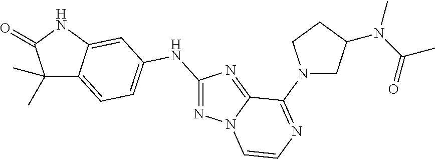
C1(C)(C)C2=CC=C(NC3=NN4C(=N3)C(N3CC(N(C(C)=O)C)CC3)=NC=C4)C=C2NC1=O
